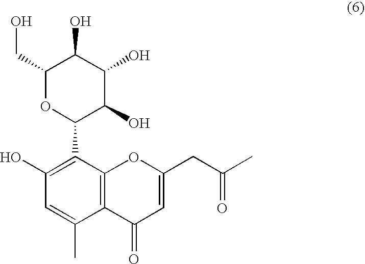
C1(CO)OC(C2=C(O)C=C(C)C3=C2OC(CC(C)=O)=CC3=O)C(O)C(O)C1O
